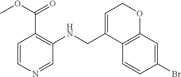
C1=C(CNC2=C(C(OC)=O)C=CN=C2)C2=C(OC1)C=C(Br)C=C2
